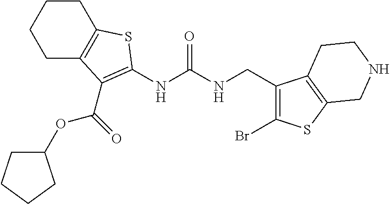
C1C2=C(CCC1)SC(NC(NCC1=C(Br)SC3=C1CCNC3)=O)=C2C(=O)OC1CCCC1
